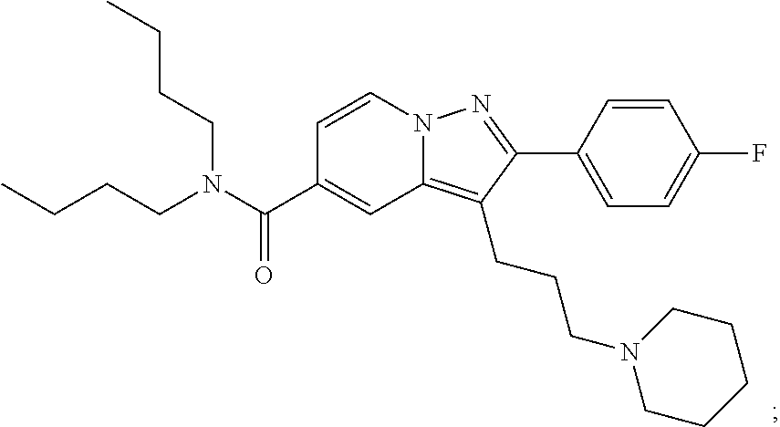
N12C(=C(CCCN3CCCCC3)C(C3=CC=C(F)C=C3)=N1)C=C(C(N(CCCC)CCCC)=O)C=C2
